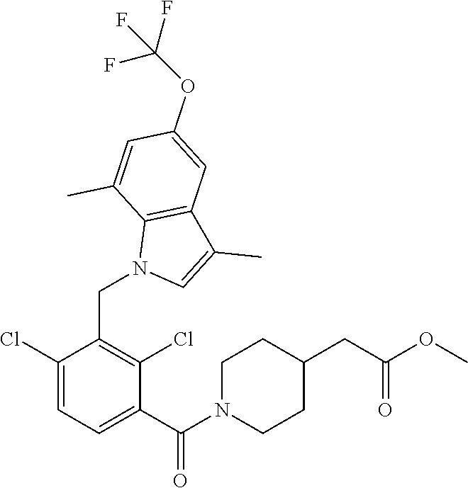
C1(CN2C=C(C)C3=C2C(C)=CC(OC(F)(F)F)=C3)=C(Cl)C(C(N2CCC(CC(OC)=O)CC2)=O)=CC=C1Cl
